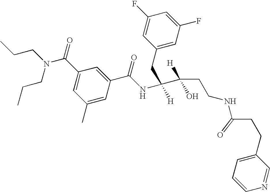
C1(C)=CC(C(NC([H])(CC2=CC(F)=CC(F)=C2)C(O)([H])CCNC(CCC2=CC=CN=C2)=O)=O)=CC(C(N(CCC)CCC)=O)=C1
